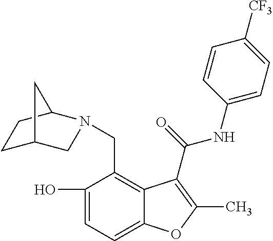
C1(O)=CC=C2C(=C1CN1CC3CCC1C3)C(C(=O)NC1=CC=C([CF3])C=C1)=C(C)O2
